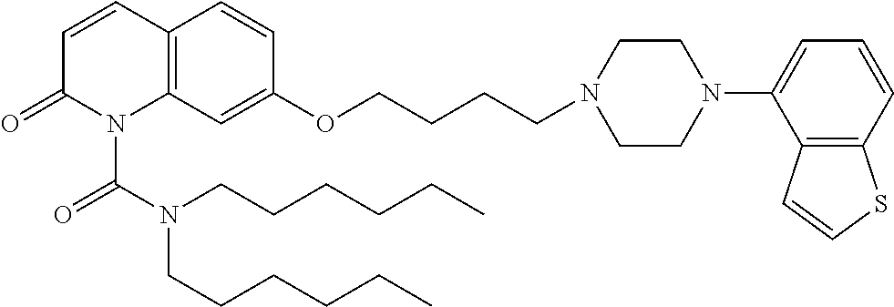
C12=C(C=C(OCCCCN3CCN(C4=CC=CC5=C4C=CS5)CC3)C=C1)N(C(N(CCCCCC)CCCCCC)=O)C(=O)C=C2
